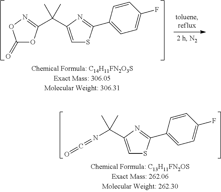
C1=C(C(C)(C)C2=NOC(=O)O2)N=C(C2=CC=C(F)C=C2)S1.C1=C(C(C)(C)N=C=O)N=C(C2=CC=C(F)C=C2)S1
